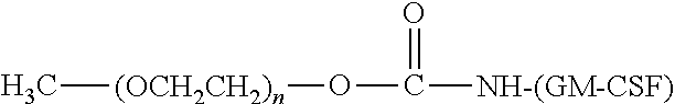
C[(OCH2CH2)n]OC(=O)[NH-(GM-CSF)]
